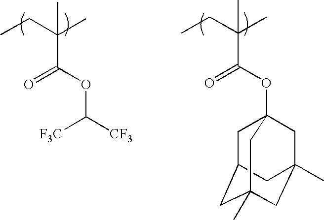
CCC(C)(C(OC12CC3CC(C)(CC(C)(C1)C3)C2)=O)C.CCC(C)(C(OC([CF3])[F3C])=O)C
